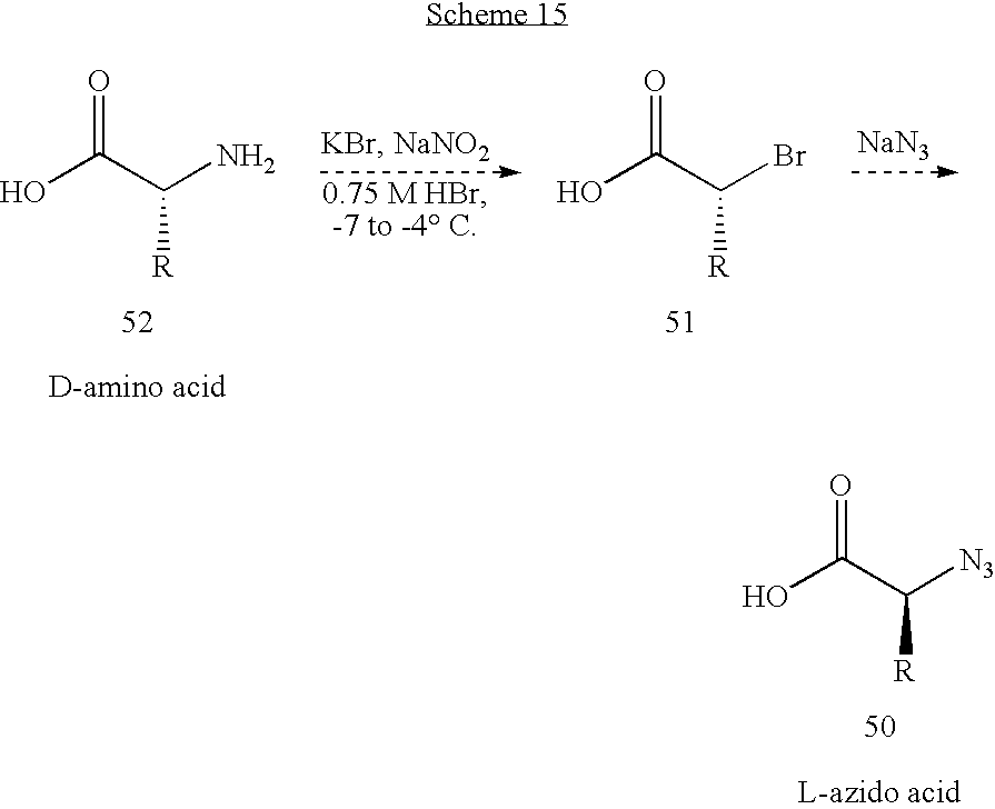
[NaN3].OC(C(N)[R])=O.OC(C(Br)[R])=O.OC(C([N3])[R])=O
